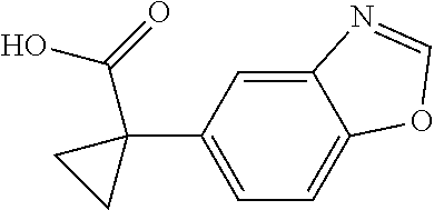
C12=CC(C3(C(O)=O)CC3)=CC=C1OC=N2
